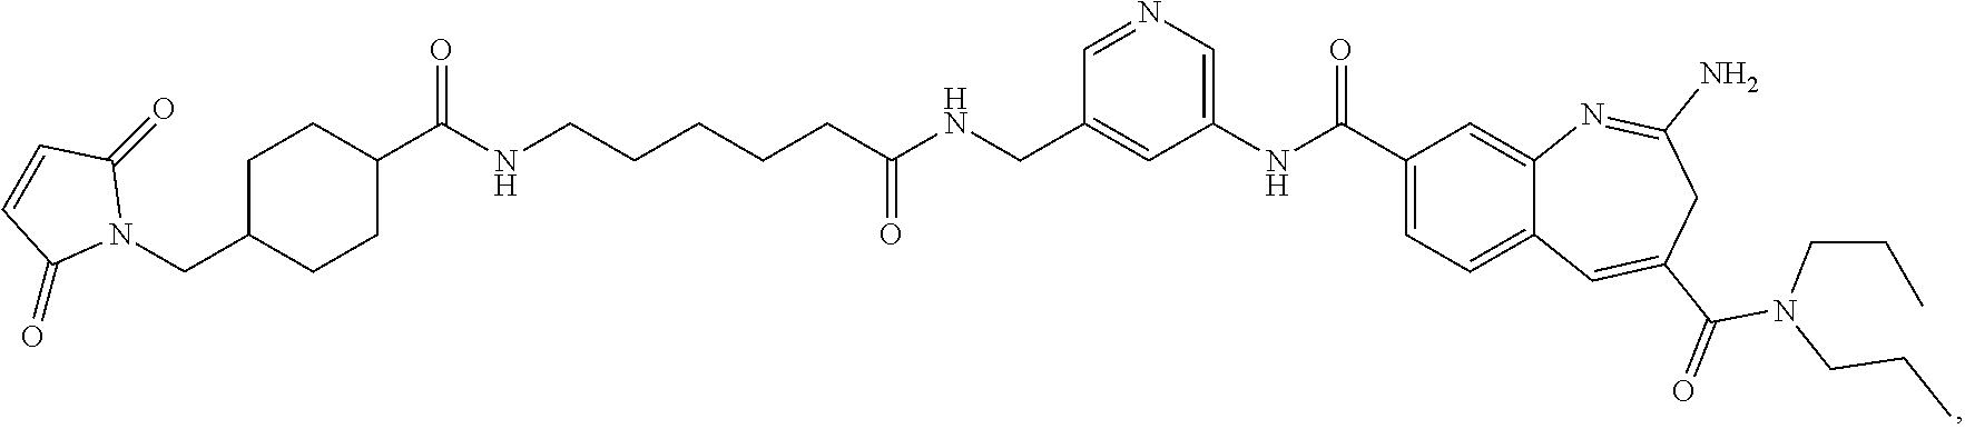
N1(CC2CCC(C(NCCCCCC(NCC3=CC(NC(C4=CC=C5C(=C4)N=C(N)CC(C(=O)N(CCC)CCC)=C5)=O)=CN=C3)=O)=O)CC2)C(=O)C=CC1=O
